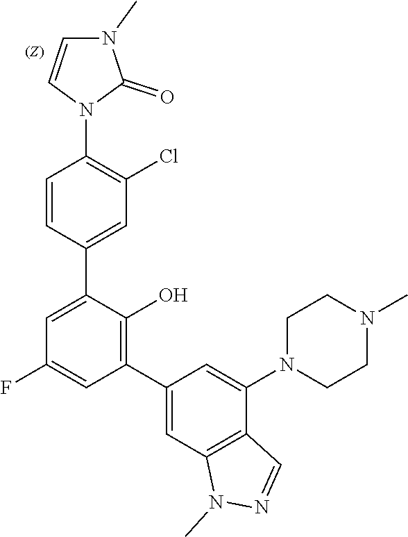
C1=CN(C2=C(Cl)C=C(C3=CC(F)=CC(C4=CC5=C(C(N6CCN(C)CC6)=C4)C=NN5C)=C3O)C=C2)C(=O)N1C
